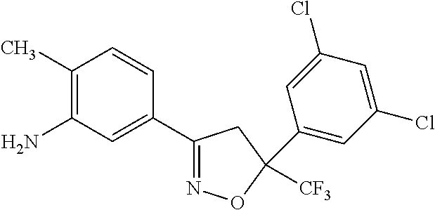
C1(C)=C(N)C=C(C2=NOC(C3=CC(Cl)=CC(Cl)=C3)([CF3])C2)C=C1
